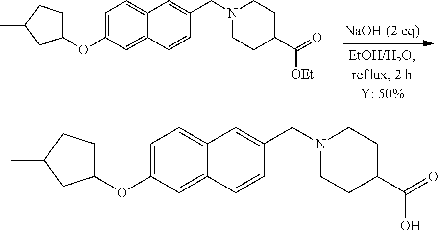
C1=C(OC2CCC(C)C2)C=C2C(=C1)C=C(CN1CCC(C(=O)[OEt])CC1)C=C2.C1=C(OC2CCC(C)C2)C=C2C(=C1)C=C(CN1CCC(C(=O)O)CC1)C=C2
